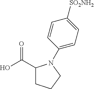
C1(C(O)=O)CCCN1C1=CC=C([SO2NH2])C=C1
